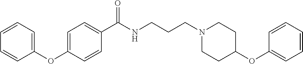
C1(OC2=CC=C(C(NCCCN3CCC(OC4=CC=CC=C4)CC3)=O)C=C2)=CC=CC=C1
